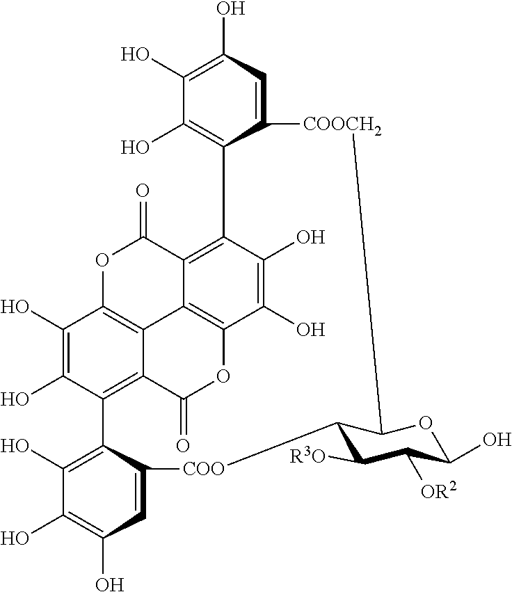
C1(O)=C(O)C=C2C(=C1O)C1=C3C4=C(C(O)=C1O)OC(=O)C1=C(C(O)=C(O)C(=C41)OC3=O)C1=C(O)C(O)=C(O)C=C1[COOCH2]C1C([COO]2)C([R3O])C([OR2])C(O)O1
